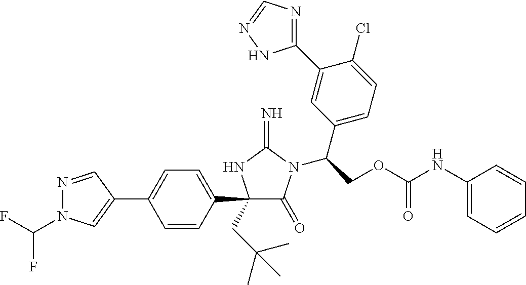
N1=CC(C2=CC=C(C3(CC(C)(C)C)C(=O)N(C(COC(NC4=CC=CC=C4)=O)C4=CC=C(Cl)C(C5=NC=NN5)=C4)C(=N)N3)C=C2)=CN1C(F)F
